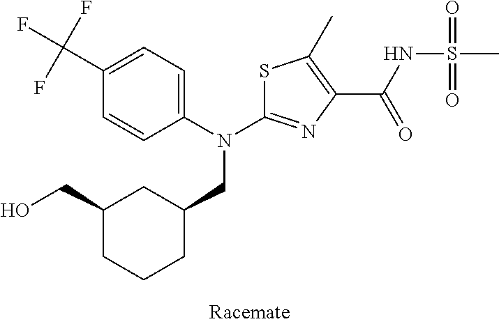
S1C(N(C2=CC=C(C(F)(F)F)C=C2)CC2CC(CO)CCC2)=NC(C(NS(C)(=O)=O)=O)=C1C
